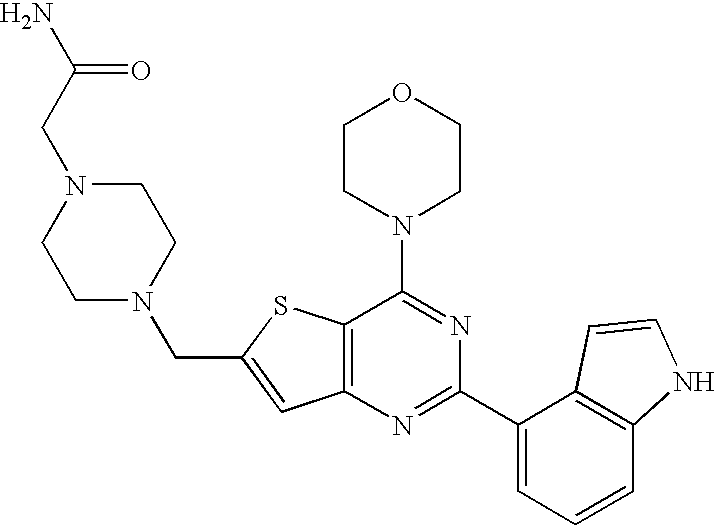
C12=C(N=C(C3=CC=CC4=C3C=CN4)N=C1N1CCOCC1)C=C(CN1CCN(CC(N)=O)CC1)S2
